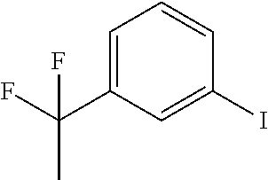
C1=C(C(F)(F)C)C=C(I)C=C1
